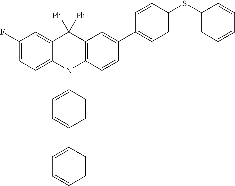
C1(F)=CC=C2C(=C1)C([Ph])([Ph])C1=C(N2C2=CC=C(C3=CC=CC=C3)C=C2)C=CC(C2=CC3=C(C=C2)SC2=C3C=CC=C2)=C1
